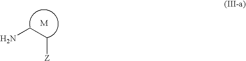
NCC[Z]
